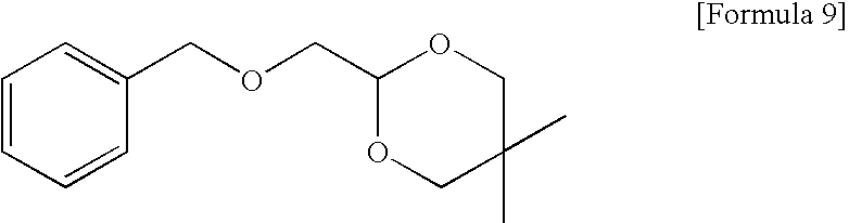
C1=CC=CC(COCC2OCC(C)(C)CO2)=C1
